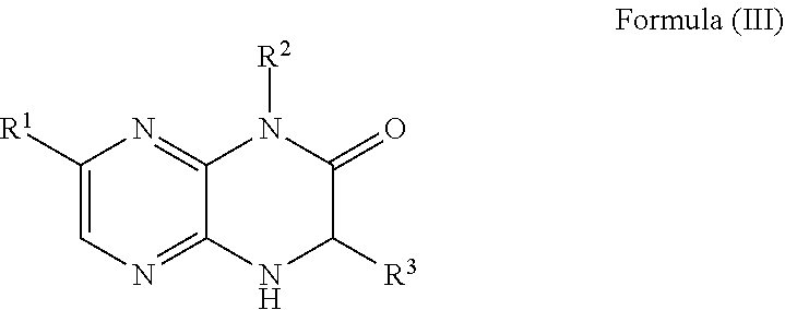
C1([R1])=CN=C2C(=N1)N([R2])C(=O)C([R3])N2
